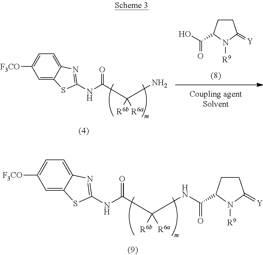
OC(=O)C1CCC(=[Y])N1[R9].C1=C2C(=CC=C1[F3CO])N=C(NC(=O)C([R6a])([R6b])N)S2.C1=C2C(=CC=C1[F3CO])N=C(NC(=O)C([R6a])([R6b])NC(=O)C1CCC(=[Y])N1[R9])S2
